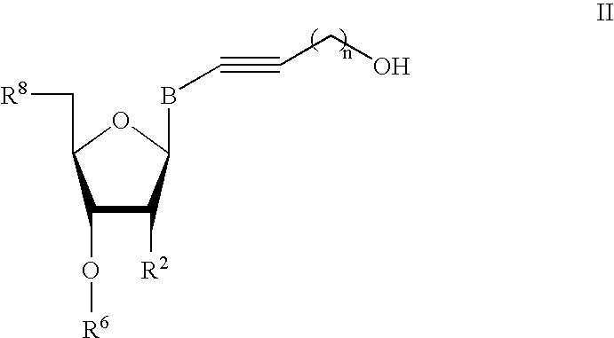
C1(O[R6])C([R2])C(BC#CCO)OC1C[R8]
